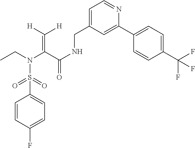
C(=C(C(NCC1=CC=NC(C2=CC=C(C(F)(F)F)C=C2)=C1)=O)N(CC)S(=O)(=O)C1=CC=C(F)C=C1)([H])[H]
